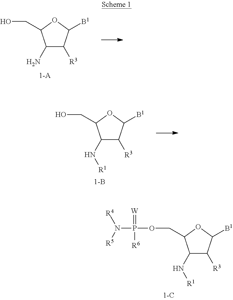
C1(N)C([R3])C([B1])OC1CO.C1(N[R1])C([R3])C([B1])OC1CO.C1(N[R1])C([R3])C([B1])OC1COP(N([R4])[R5])(=[W])[R6]
